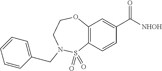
C12=C(C=CC(C([NHOH])=O)=C1)S(=O)(=O)N(CC1=CC=CC=C1)CCO2
